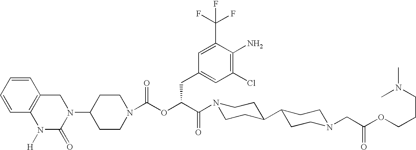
C1(N2CC3=C(N([H])C2=O)C=CC=C3)CCN(C(OC(C(=O)N2CCC(C3CCN(CC(OCCCN(C)C)=O)CC3)CC2)CC2=CC(Cl)=C(N)C(C(F)(F)F)=C2)=O)CC1
